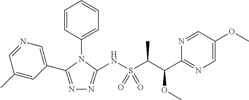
N1=C(C2=CN=CC(C)=C2)N(C2=CC=CC=C2)C(NS(C(C)C(OC)C2=NC=C(OC)C=N2)(=O)=O)=N1
